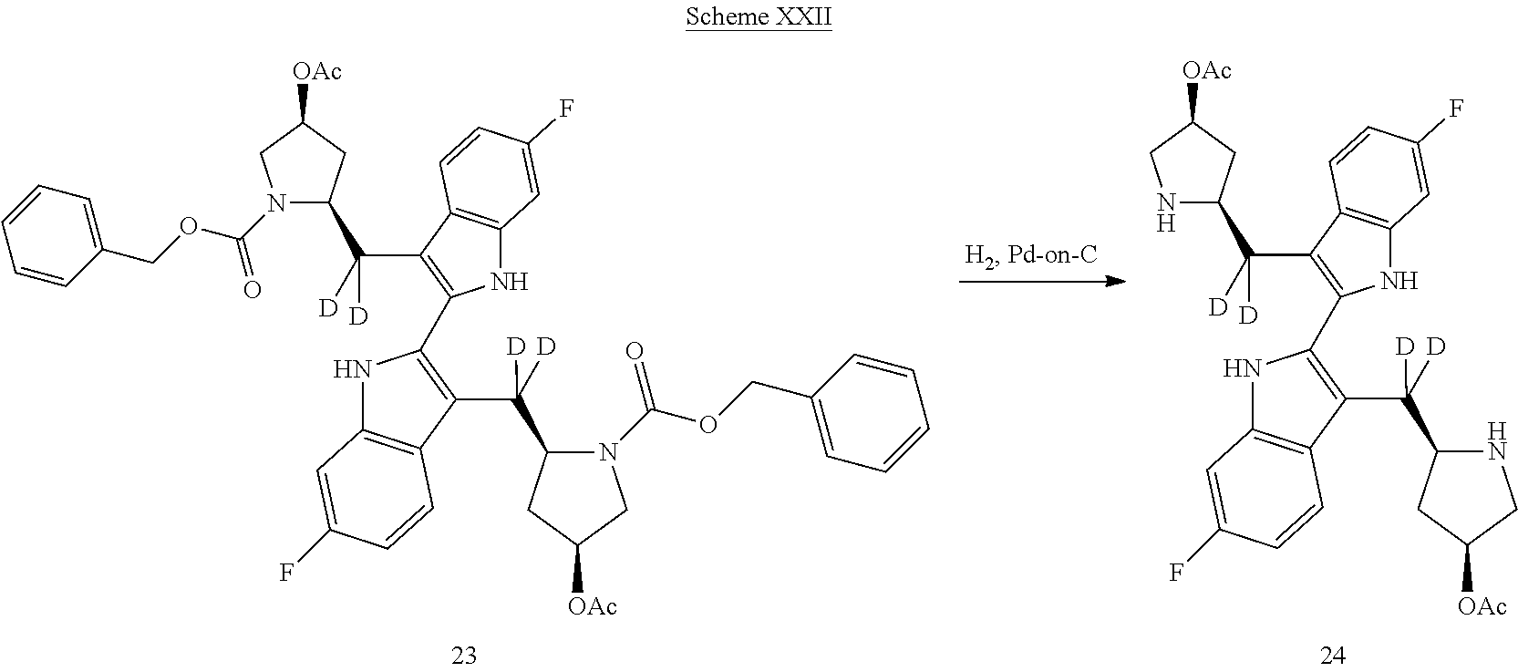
N1C(C(C2=C(C3=C(C([D])([D])C4NCC([OAc])C4)C4=C(N3)C=C(F)C=C4)NC3=C2C=CC(F)=C3)([D])[D])CC([OAc])C1.N1(C(OCC2=CC=CC=C2)=O)C(C(C2=C(C3=C(C([D])([D])C4N(C(=O)OCC5=CC=CC=C5)CC([OAc])C4)C4=C(N3)C=C(F)C=C4)NC3=C2C=CC(F)=C3)([D])[D])CC([OAc])C1
